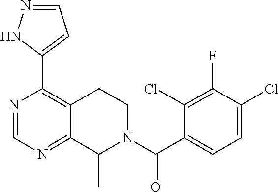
C1=C(Cl)C(F)=C(Cl)C(C(N2C(C)C3=NC=NC(C4=CC=NN4)=C3CC2)=O)=C1
